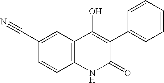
C1(C#N)=CC2=C(C=C1)NC(=O)C(C1=CC=CC=C1)=C2O
